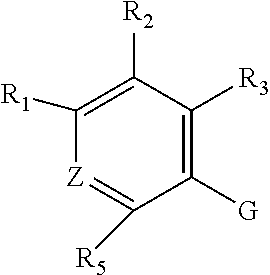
C1([R2])=C([R1])[Z]=C([R5])C([G])=C1[R3]
